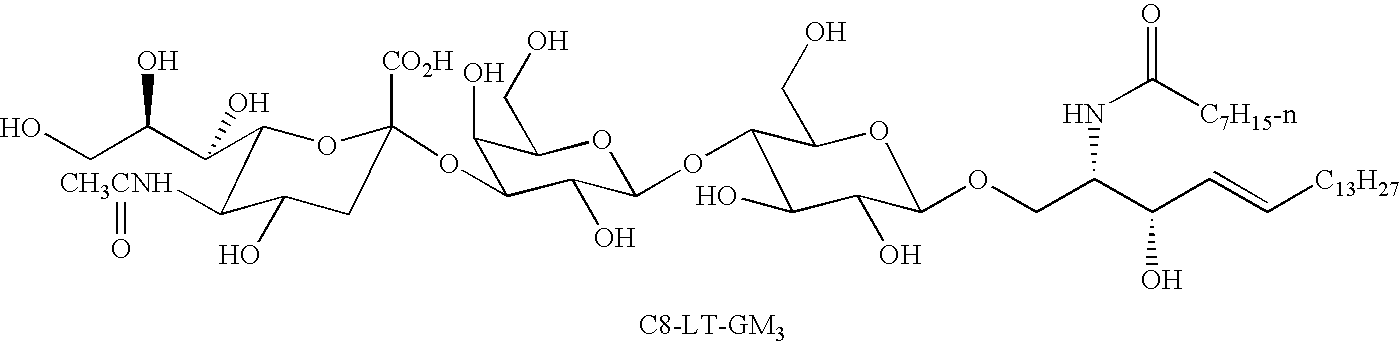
C1(O)C(OC2([CO2H])CC(O)C([CH3CNH]=O)C(C(C(CO)O)O)O2)C(O)C(OC2C(O)C(O)C(OCC(C(C=C[C13H27])O)NC(=O)[C7H15-n])OC2CO)OC1CO
